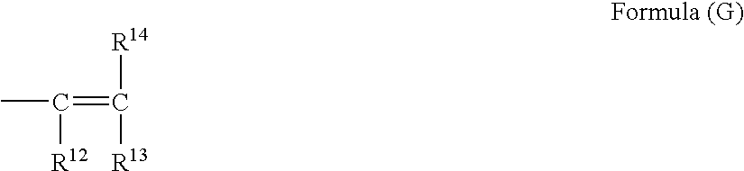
CC(=C([R14])[R13])[R12]
